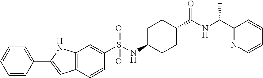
C1(C2=CC=CC=C2)=CC2=C(N1)C=C(S(NC1CCC(C(NC(C3=NC=CC=C3)C)=O)CC1)(=O)=O)C=C2
